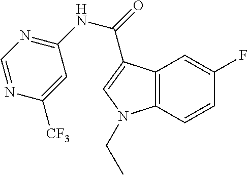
C12=C(C=CC(F)=C1)N(CC)C=C2C(=O)NC1=NC=NC([CF3])=C1
